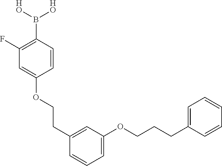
C1(F)=C(B([HO])[HO])C=CC(OCCC2=CC(OCCCC3=CC=CC=C3)=CC=C2)=C1
